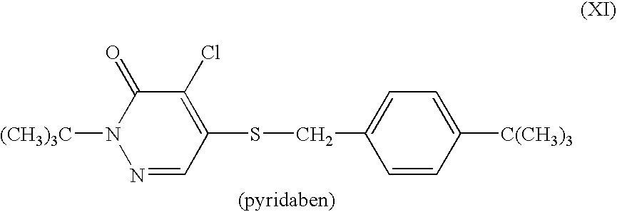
N1([(CH3)3C])N=CC(SCC2=CC=C([C(CH3)3])C=C2)=C(Cl)C1=O
